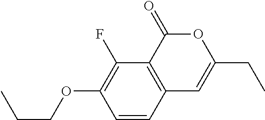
C1=CC2=C(C(F)=C1OCCC)C(=O)OC(CC)=C2
